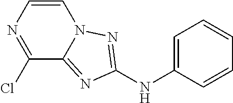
C1=C(NC2=NN3C(=N2)C(Cl)=NC=C3)C=CC=C1
